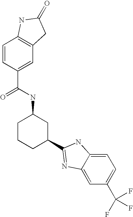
C1CCC(C2=NC3=CC(C(F)(F)F)=CC=C3N2)CC1NC(C1=CC2=C(C=C1)NC(=O)C2)=O
